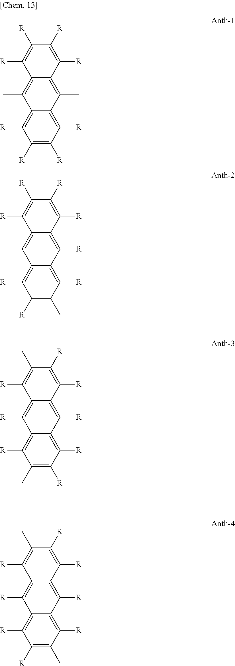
C1([R])=C([R])C([R])=C2C(=C1[R])C(C)=C1C(=C2C)C([R])=C([R])C([R])=C1[R].C1([R])=C(C)C([R])=C2C(=C1[R])C(C)=C1C(=C2[R])C([R])=C([R])C([R])=C1[R].C1(C)=C([R])C([R])=C2C(=C1[R])C([R])=C1C(=C2[R])C([R])=C([R])C(C)=C1[R].C1([R])=C(C)C([R])=C2C(=C1[R])C([R])=C1C(=C2[R])C([R])=C([R])C(C)=C1[R]
